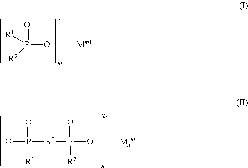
O=P(O)([R1])[R2].O=P(O)([R3]P(=O)(O)[R1])[R2]
